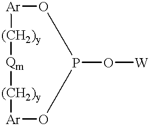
O(P1O[Ar][(CH2)y][Qm][(CH2)y][Ar]O1)[W]
